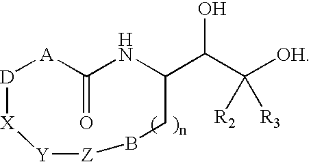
[D]1[A]C(=O)NC(C(C([OH])([R2])[R3])O)CB[Z][Y][X]1
